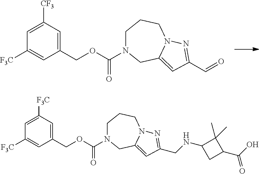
C1(COC(=O)N2CCCN3C(=CC(C=O)=N3)C2)=CC([CF3])=CC([F3C])=C1.C1(COC(=O)N2CCCN3C(=CC(CNC4CC(C(O)=O)C4(C)C)=N3)C2)=CC([F3C])=CC([F3C])=C1
